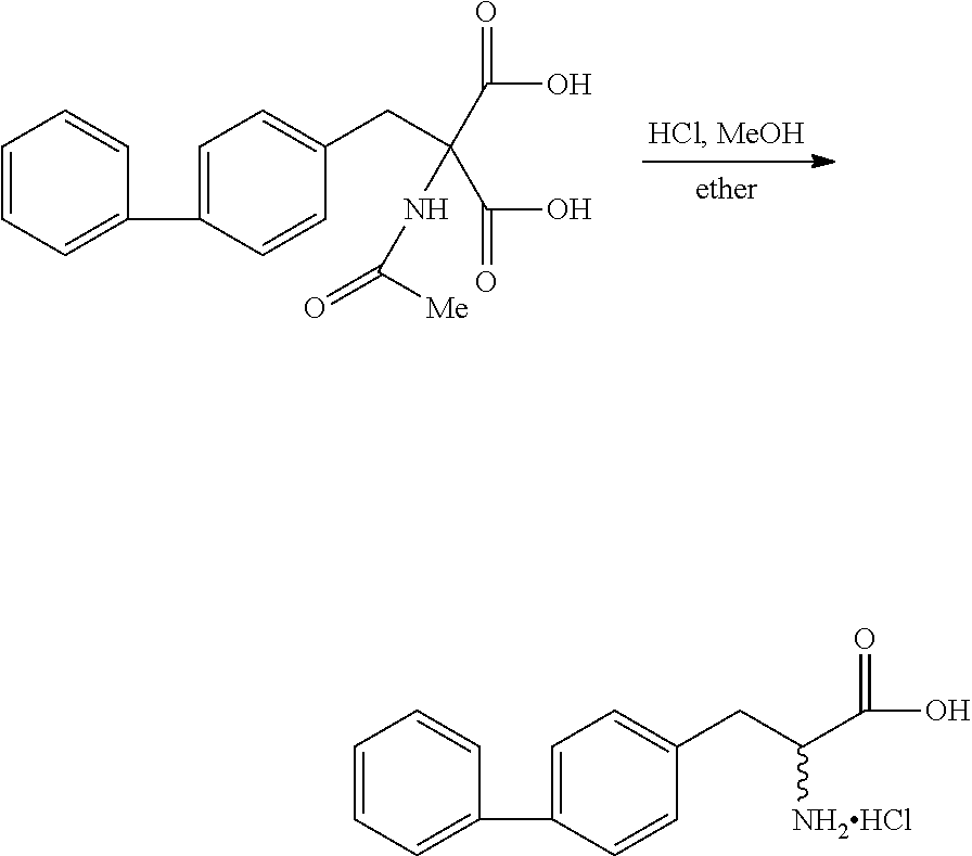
C1=CC=C(C2=CC=C(CC(C(O)=O)(C(O)=O)NC(=O)[Me])C=C2)C=C1.C1=CC=C(C2=CC=C(CC([NH2HCl])C(O)=O)C=C2)C=C1
